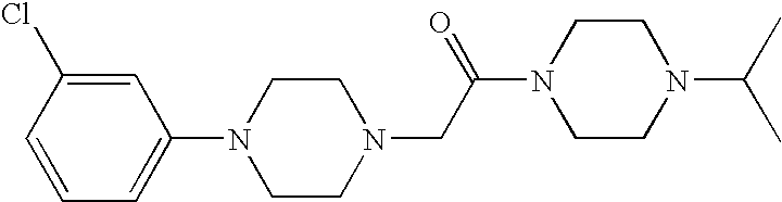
C1(N2CCN(CC(N3CCN(C(C)C)CC3)=O)CC2)=CC=CC(Cl)=C1
